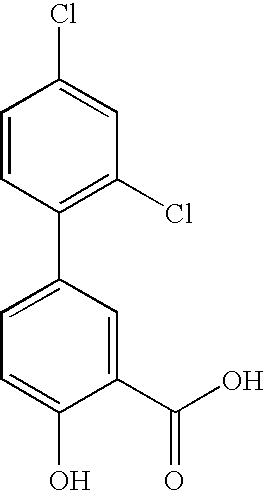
C1(C2=CC=C(O)C(C(O)=O)=C2)=C(Cl)C=C(Cl)C=C1
